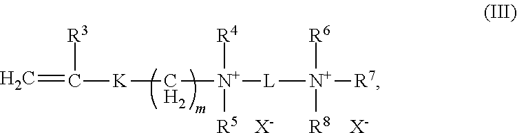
[R3]C(=C)[K]C[N+]([R4])([R5])[L][N+]([R7])([R8])[R6].[X-].[X-]
